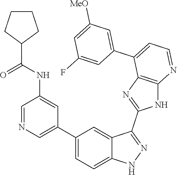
C1=NC=C(C2=CC=C3C(=C2)C(C2=NC4=C(N2)N=CC=C4C2=CC([MeO])=CC(F)=C2)=NN3)C=C1NC(=O)C1CCCC1
